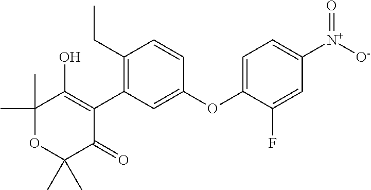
C1(C)(C)OC(C)(C)C(=O)C(C2=C(CC)C=CC(OC3=CC=C([N+]([O-])=O)C=C3F)=C2)=C1O
